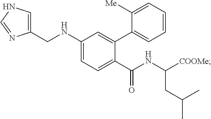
C1(CNC2=CC=C(C(NC([COOMe])CC(C)C)=O)C(C3=CC=CC=C3[Me])=C2)=CNC=N1
